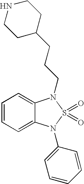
C1=CC=C2C(=C1)N(CCCC1CCNCC1)S(=O)(=O)N2C1=CC=CC=C1
